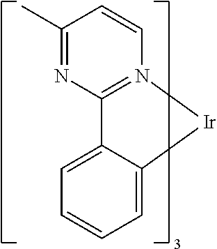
C1(C)=NC2=N(C=C1)[Ir]C1=CC=CC=C21
